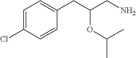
C1=C(Cl)C=CC(CC(CN)OC(C)C)=C1
